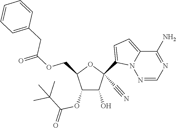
O(CC1C(OC(C(C)(C)C)=O)C(O)C(C#N)(C2=CC=C3N2N=CN=C3N)O1)C(=O)CC1=CC=CC=C1
